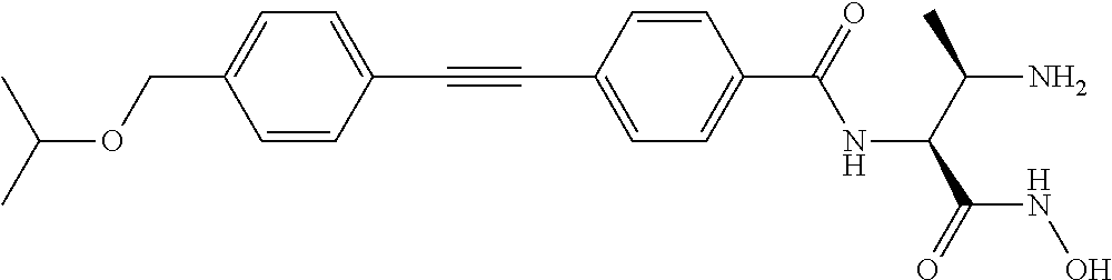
C1=CC(C#CC2=CC=C(C(=O)NC(C(C)N)C(=O)NO)C=C2)=CC=C1COC(C)C
